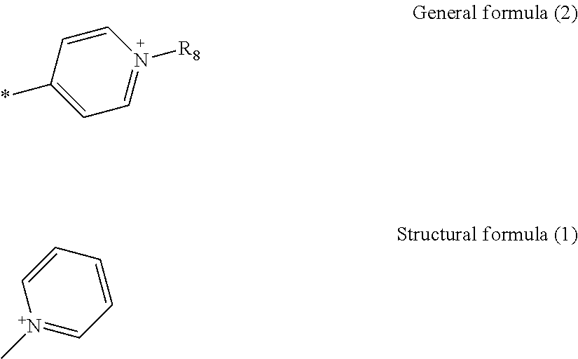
C1(*)=CC=N([R8])C=C1.C1=CC=C[N+](C)=C1
